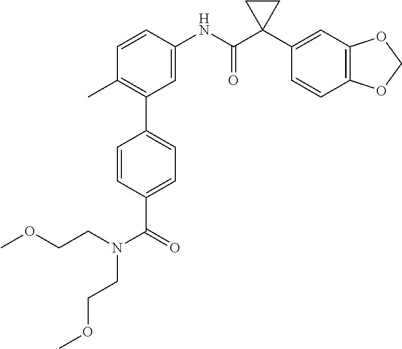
C1=C(NC(C2(C3=CC4=C(C=C3)OCO4)CC2)=O)C=CC(C)=C1C1=CC=C(C(N(CCOC)CCOC)=O)C=C1
